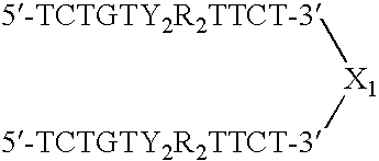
[5-TCTGTY2R2TTCT-3][X1][5-TCTGTY2R2TTCT-3]
